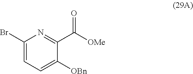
C1(Br)=CC=C([OBn])C(C([OMe])=O)=N1
